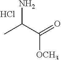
NC(C(=O)[OCH3])C.Cl
